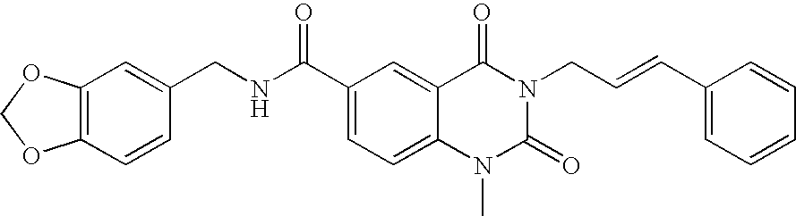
C12=C(C=CC(CNC(=O)C3=CC=C4C(=C3)C(=O)N(CC=CC3=CC=CC=C3)C(=O)N4C)=C1)OCO2
